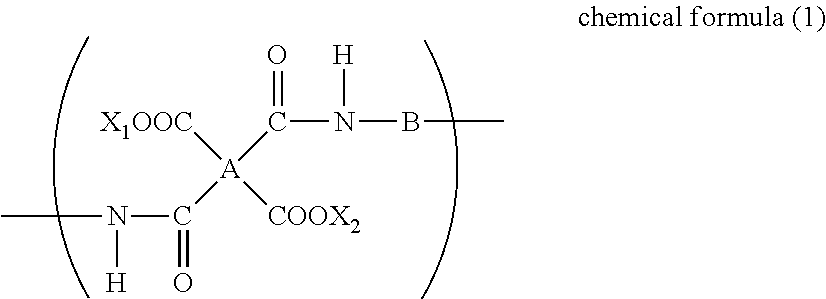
CN([H])C(=O)[A](C(N(BC)[H])=O)([COOX2])[X1OOC]
